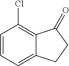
C1=CC=C2C(=C1Cl)C(=O)CC2
